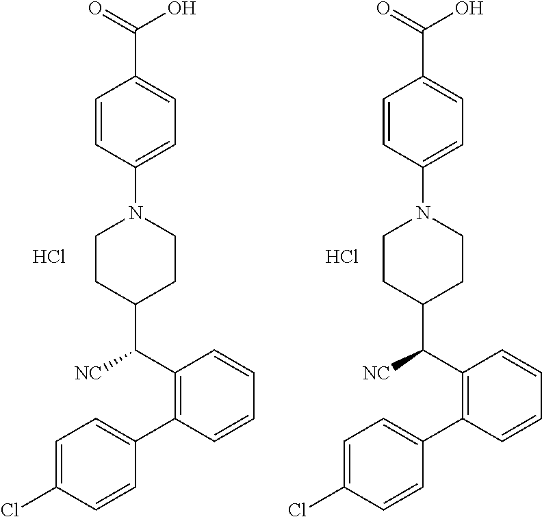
C1=C(Cl)C=CC(C2=C(C([NC])C3CCN(C4=CC=C(C(=O)O)C=C4)CC3)C=CC=C2)=C1.C1=C(Cl)C=CC(C2=C(C([NC])C3CCN(C4=CC=C(C(=O)O)C=C4)CC3)C=CC=C2)=C1.Cl.Cl
